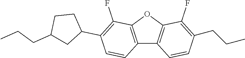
C12=C(OC3=C1C=CC(CCC)=C3F)C(F)=C(C1CCC(CCC)C1)C=C2
